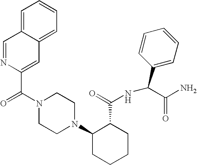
C(N1CCN(C2CCCCC2C(=O)NC(C2=CC=CC=C2)C(N)=O)CC1)(=O)C1=CC2=CC=CC=C2C=N1
